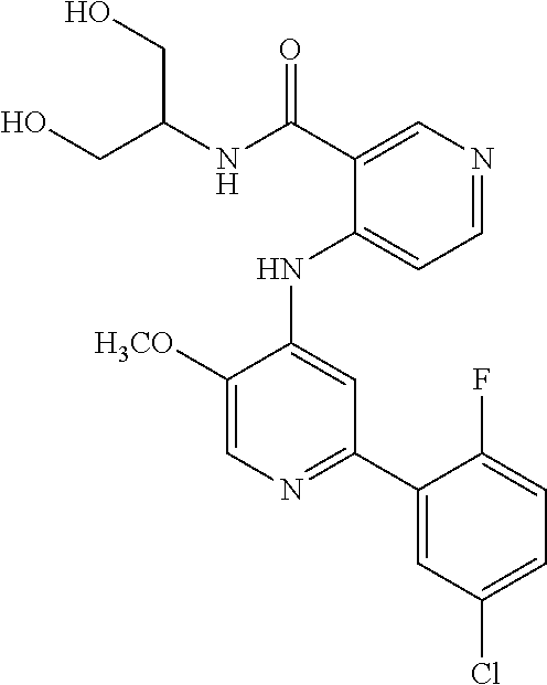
[H3CO]C1=CN=C(C2=CC(Cl)=CC=C2F)C=C1NC1=CC=NC=C1C(=O)NC(CO)CO
